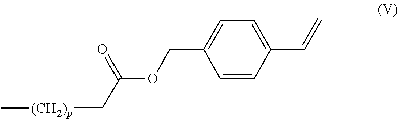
C(OC(C[(CH2)p]C)=O)C1=CC=C(C=C)C=C1
